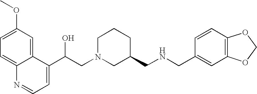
C1=C(OC)C=C2C(=C1)N=CC=C2C(CN1CC(CNCC2=CC3=C(C=C2)OCO3)CCC1)O
